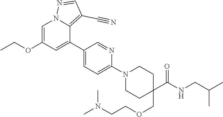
C1=C(OCC)C=C(C2=CC=C(N3CCC(C(NCC(C)C)=O)(COCCN(C)C)CC3)N=C2)C2=C(C#N)C=NN12
